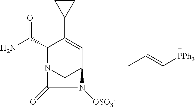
NC(C1N2CC(C=C1C1CC1)N([OSO3-])C2=O)=O.CC=C[PPh3]
